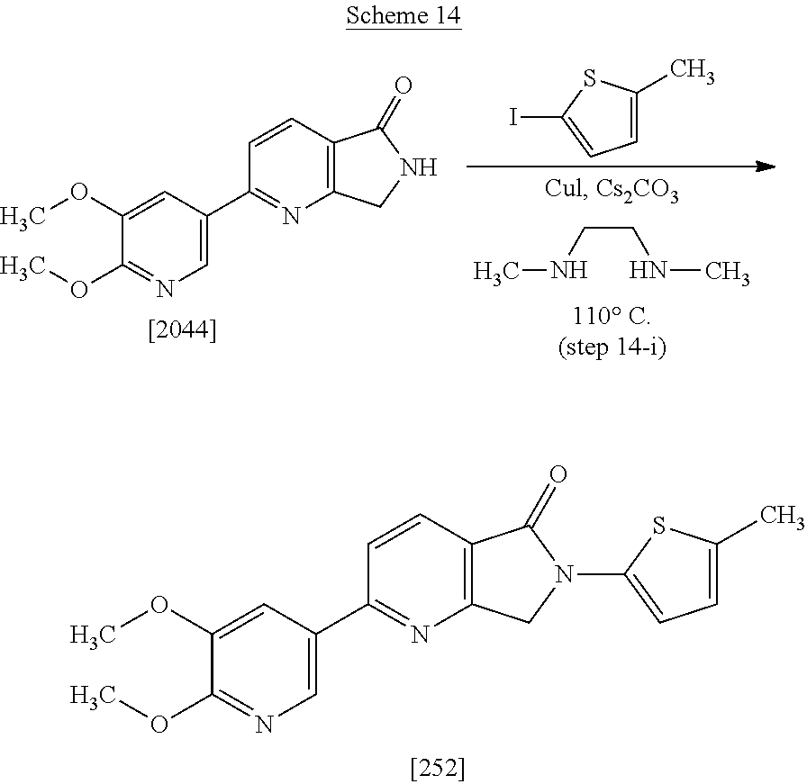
C1=CC2=C(N=C1C1=CN=C(OC)C(OC)=C1)CN(C1=CC=C(C)S1)C2=O.C1=CC2=C(N=C1C1=CN=C(OC)C(OC)=C1)CNC2=O.CNCCNC.C1=C(C)SC(I)=C1
